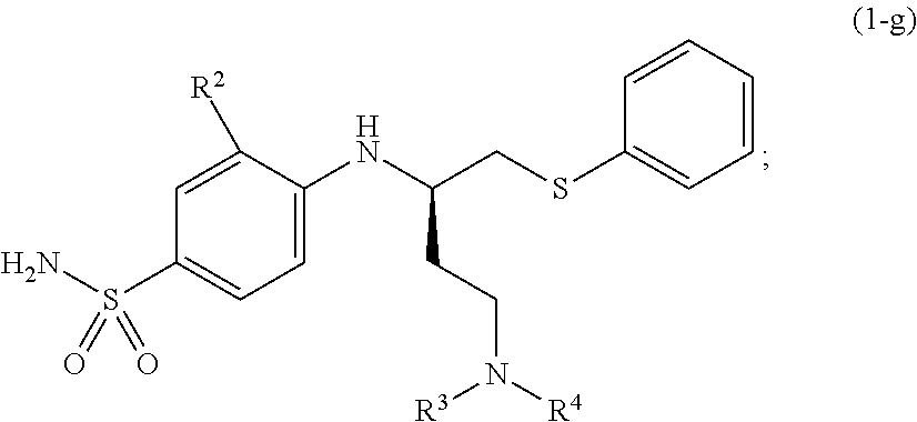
NS(C1=CC=C(NC(CSC2=CC=CC=C2)CCN([R3])[R4])C([R2])=C1)(=O)=O
